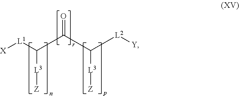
[X][L1]C([L3][Z])C(=O)C([L3][Z])[L2][Y]
